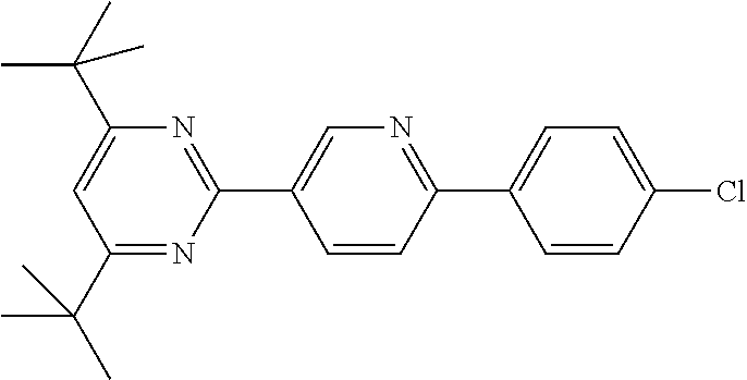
C1=CC(Cl)=CC=C1C1=NC=C(C2=NC(C(C)(C)C)=CC(C(C)(C)C)=N2)C=C1
